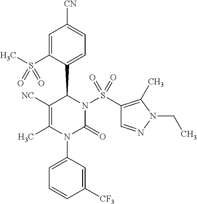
C1([NC])=C(C)N(C2=CC=CC([CF3])=C2)C(=O)N(S(C2=C(C)N(CC)N=C2)(=O)=O)C1C1=CC=C([CN])C=C1S(C)(=O)=O
